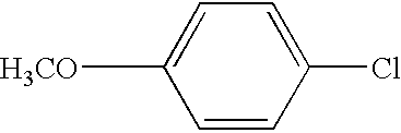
[H3CO]C1=CC=C(Cl)C=C1
